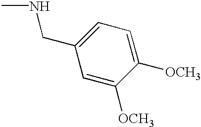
C1=C([OCH3])C([OCH3])=CC=C1CNC
